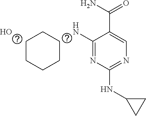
N1=C(N)C(C(=O)N)=CN=C1NC1CC1.O.C1CCCCC1
